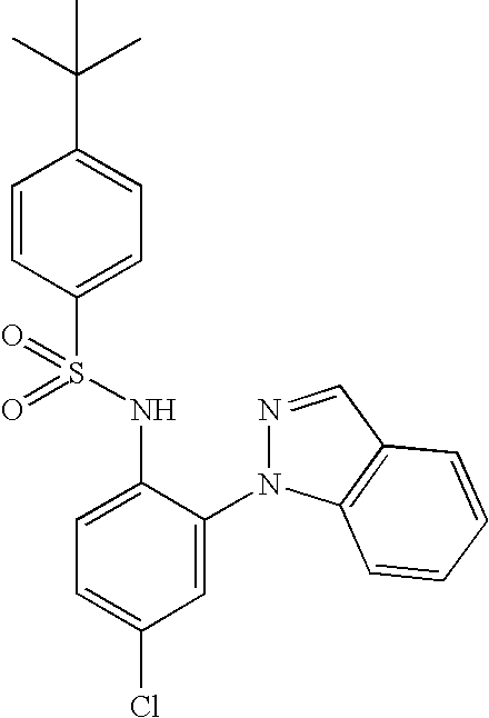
C1=CC(S(NC2=CC=C(Cl)C=C2N2N=CC3=C2C=CC=C3)(=O)=O)=CC=C1C(C)(C)C
